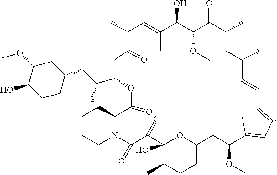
C1(C)C=C(C)C(O)C(OC)C(=O)C(C)CC(C)C=CC=CC=C(C)C(OC)CC2OC(O)(C(C)CC2)C(=O)C(=O)N2C(CCCC2)C(=O)OC(C(CC2CC(OC)C(O)CC2)C)CC1=O
